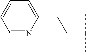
C(C(C)C)CC1=CC=CC=N1
